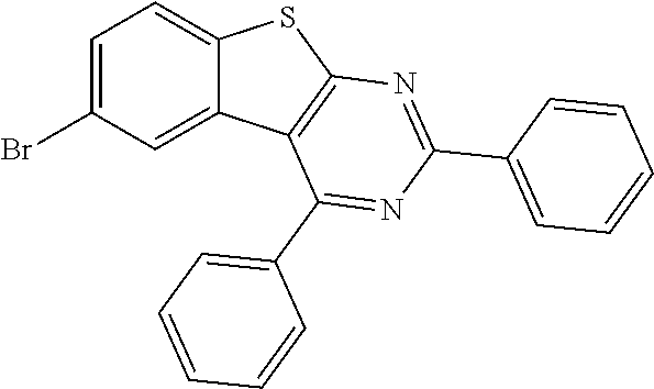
C1=C(Br)C=C2C(=C1)SC1=C2C(C2=CC=CC=C2)=NC(C2=CC=CC=C2)=N1
